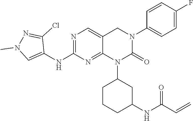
C1(N2CC3=CN=C(NC4=CN(C)N=C4Cl)N=C3N(C3CCCC(NC(C=C)=O)C3)C2=O)=CC=C(F)C=C1
